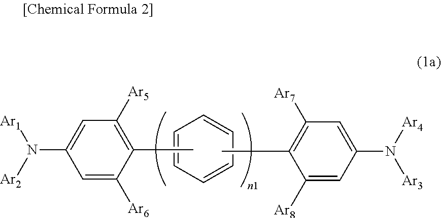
C1=C([Ar6])C(C)=C([Ar5])C=C1N([Ar2])[Ar1].C1=CC=CC=C1.CC1=C([Ar7])C=C(N([Ar4])[Ar3])C=C1[Ar8]
